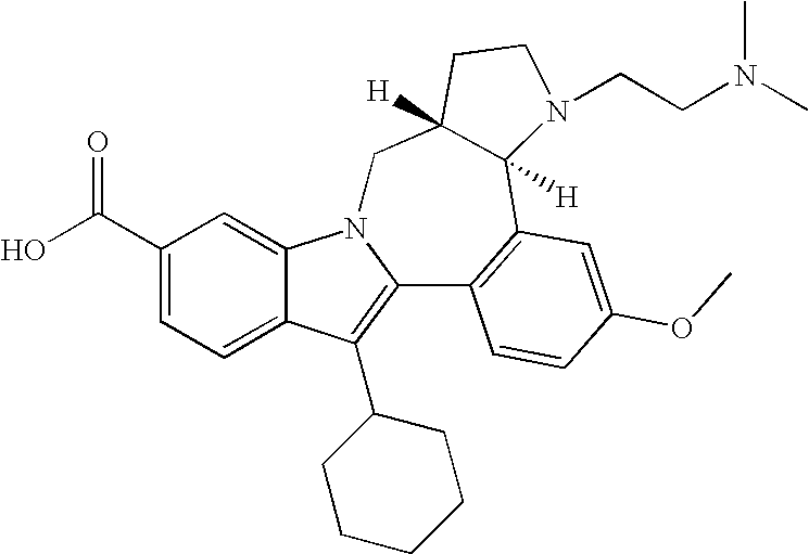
C1(C(O)=O)=CC=C2C(=C1)N1C(=C2C2CCCCC2)C2=C(C3([H])C([H])(C1)CCN3CCN(C)C)C=C(OC)C=C2
